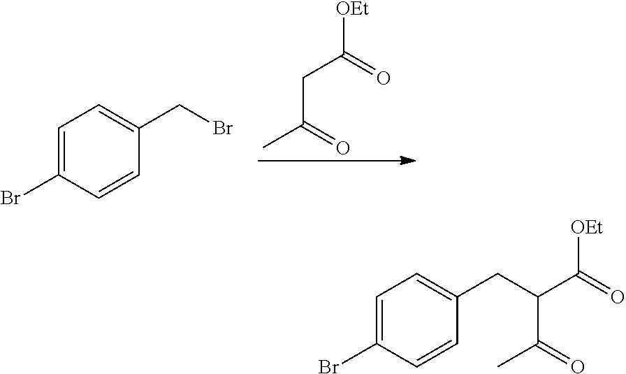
CC(CC(=O)[OEt])=O.C1=C(Br)C=CC(CBr)=C1.C1=C(Br)C=CC(CC(C(=O)C)C([OEt])=O)=C1
